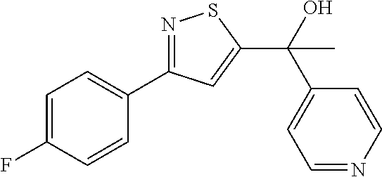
C1=C(F)C=CC(C2=NSC(C(O)(C3=CC=NC=C3)C)=C2)=C1
